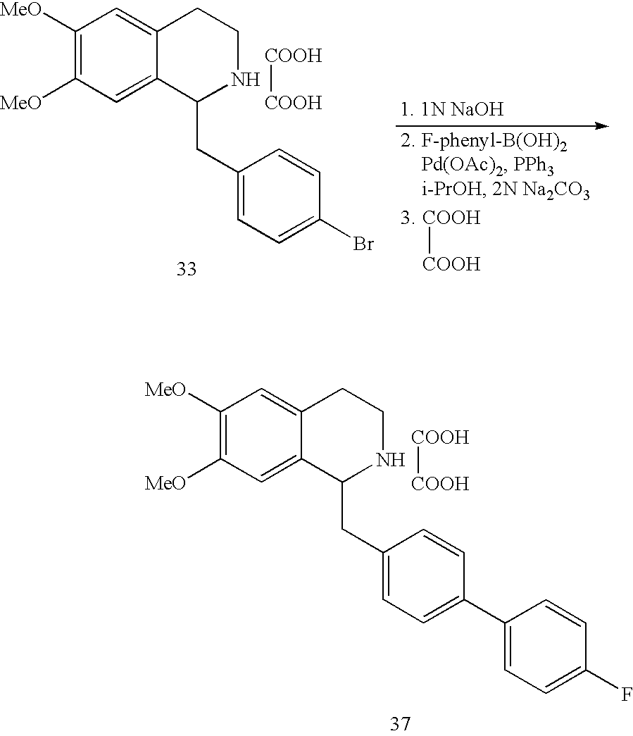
C1([MeO])=C([MeO])C=C2C(=C1)CCNC2CC1=CC=C(C2=CC=C(F)C=C2)C=C1.[COOH][COOH].C1([MeO])=C([MeO])C=C2C(=C1)CCNC2CC1=CC=C(Br)C=C1.[COOH][COOH].[COOH][COOH]
